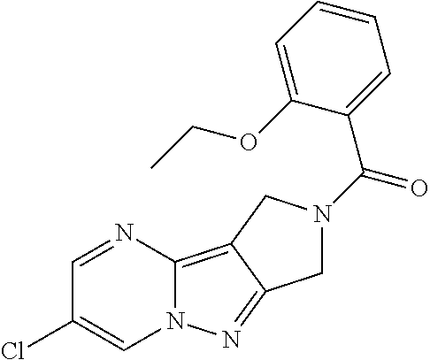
C1=NC2=C3C(=NN2C=C1Cl)CN(C(C1=CC=CC=C1OCC)=O)C3
